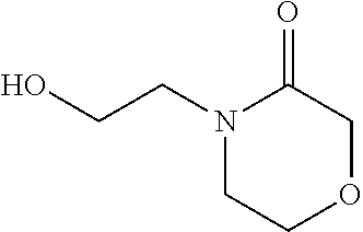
N1(CCO)CCOCC1=O
